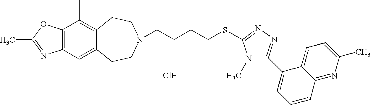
C12=C(C=C3C(=C1C)CCN(CCCCSC1=NN=C(C4=CC=CC5=NC(C)=CC=C45)N1C)CC3)N=C(C)O2.Cl
